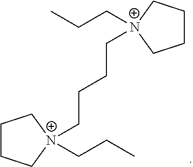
C1CC[N+](CCC)(CCCC[N+]2(CCC)CCCC2)C1
